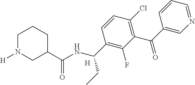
[H].N1=CC=CC(C(=O)C2=C(Cl)C=CC(C(NC(=O)C3CCCN([H])C3)CC)=C2F)=C1
